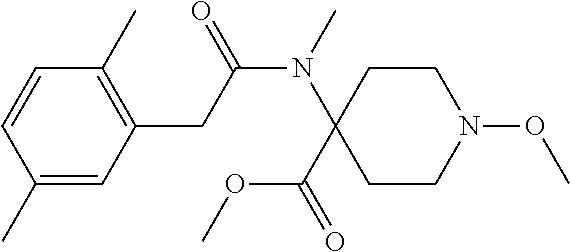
C1(C)=CC(CC(N(C2(C(OC)=O)CCN(OC)CC2)C)=O)=C(C)C=C1
